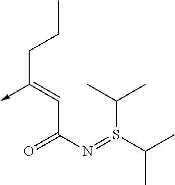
C(C(N=S(C(C)C)C(C)C)=O)=C(->C)CCC
